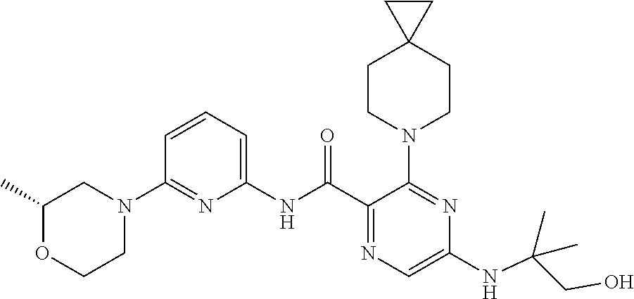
C1(NC(C2=NC=C(NC(CO)(C)C)N=C2N2CCC3(CC2)CC3)=O)=CC=CC(N2CC(C)OCC2)=N1
